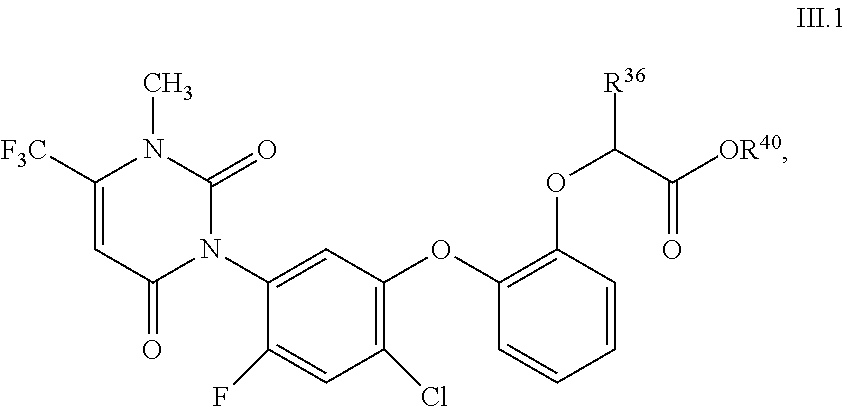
C1([F3C])=CC(=O)N(C2=CC(OC3=C(OC(C([OR40])=O)[R36])C=CC=C3)=C(Cl)C=C2F)C(=O)N1C
